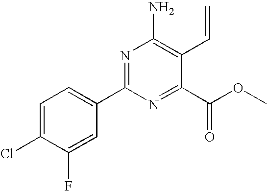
C1=C(Cl)C(F)=CC(C2=NC(N)=C(C=C)C(C(OC)=O)=N2)=C1
